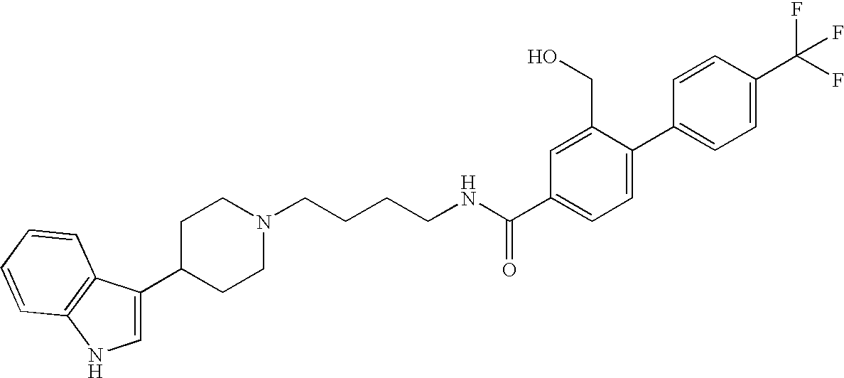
C1(C2=CNC3=C2C=CC=C3)CCN(CCCCNC(C2=CC=C(C3=CC=C(C(F)(F)F)C=C3)C(CO)=C2)=O)CC1
